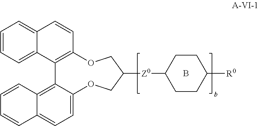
C1=CC=C2C(=C1)C=CC1=C2C2=C3C(=CC=C2OCC([Z0]C2CCC([R0])CC2)CO1)C=CC=C3.B
